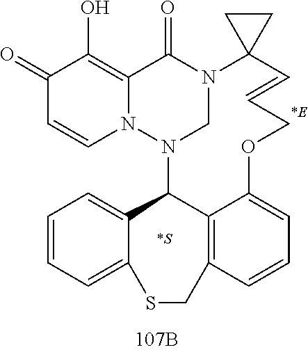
C1(=O)C=CN2C(=C1O)C(=O)N1CN2C2C3=C(C=CC=C3OCC=CC13CC3)CSC1=CC=CC=C21
